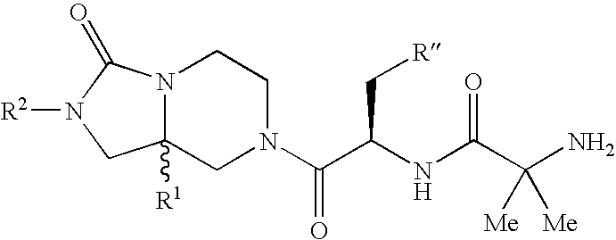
N12C([R1])(CN(C(C(NC(C(N)([Me])[Me])=O)C[R])=O)CC1)CN([R2])C2=O
